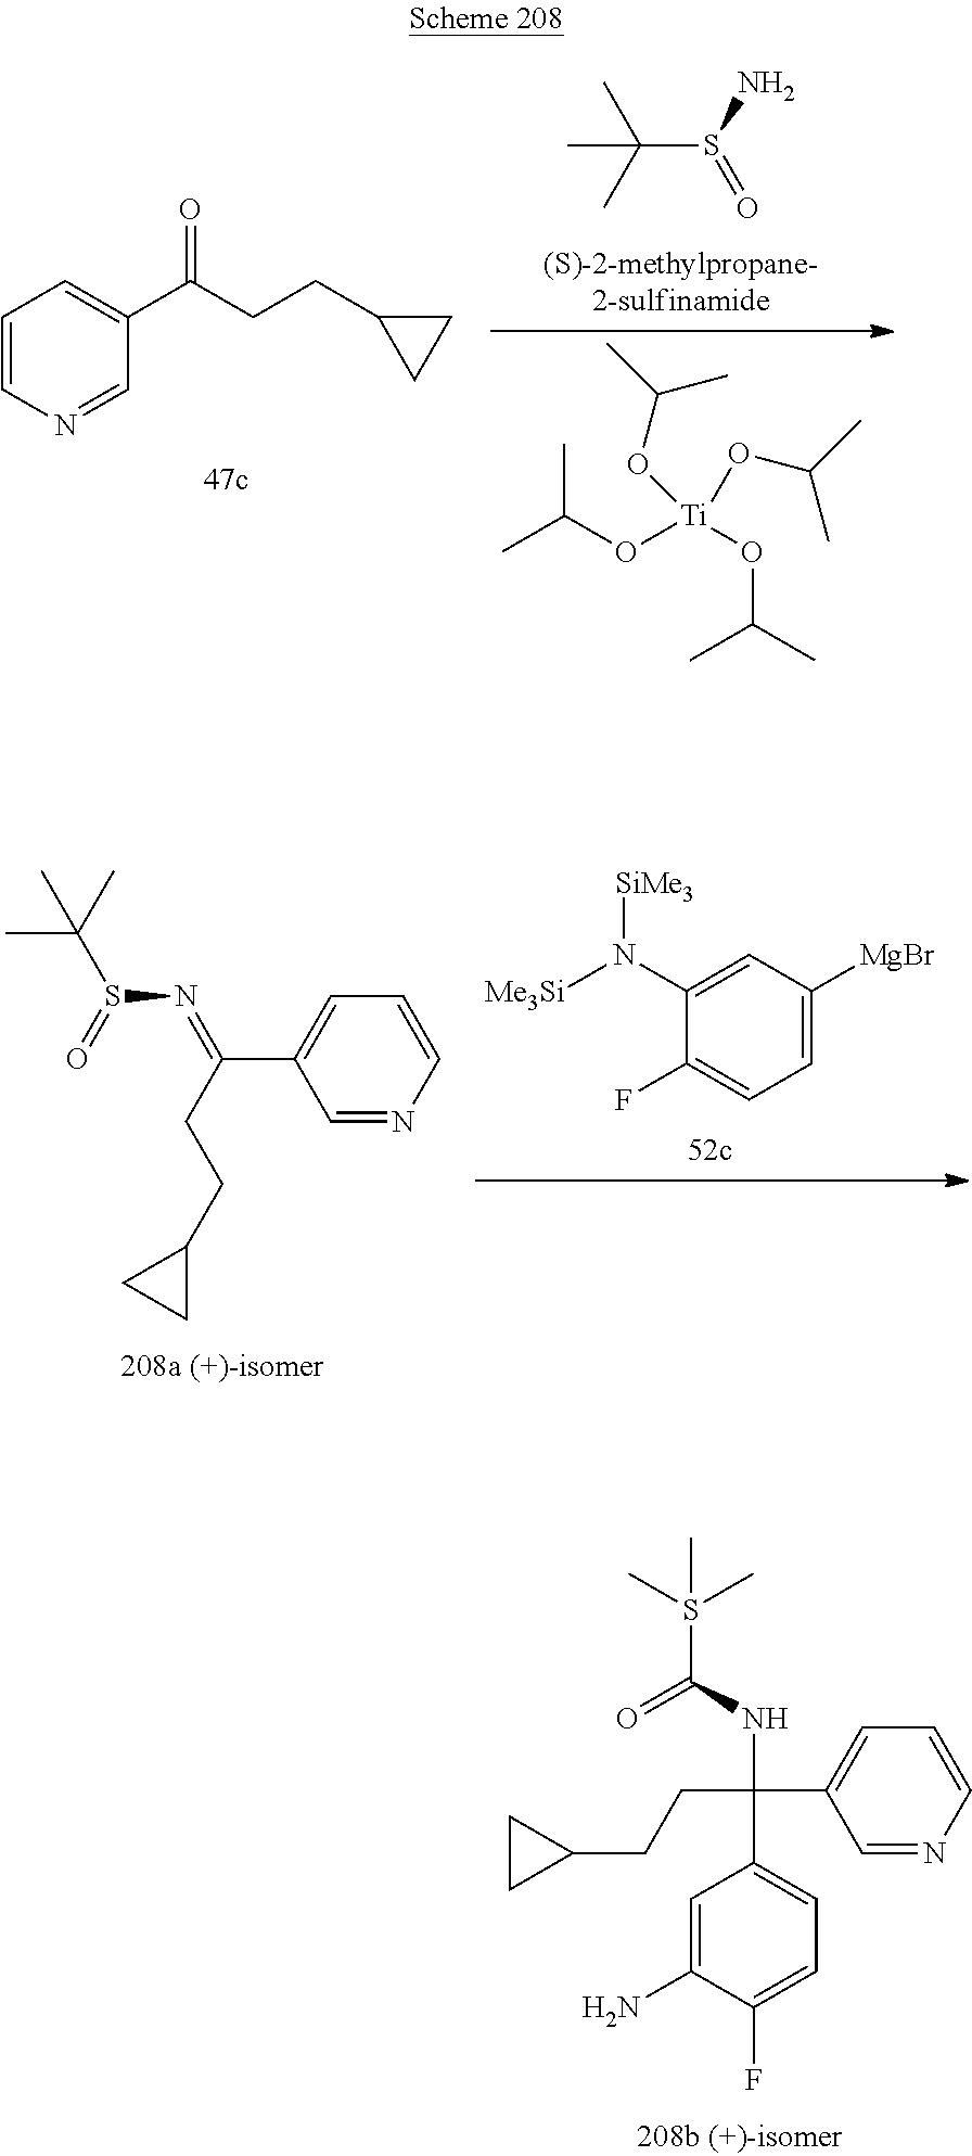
C(S(=O)N)(C)(C)C.O=C(C1=CC=CN=C1)CCC1CC1.C(O[Ti](OC(C)C)(OC(C)C)OC(C)C)(C)C.[SiMe3]N([Me3Si])C1=CC([MgBr])=CC=C1F.C1=CN=CC(C(=NS(=O)C(C)(C)C)CCC2CC2)=C1.S(C(=O)NC(C1=CC=CN=C1)(CCC1CC1)C1=CC=C(F)C(N)=C1)(C)(C)C
